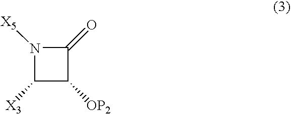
C1([X3])C([OP2])C(=O)N1[X5]
